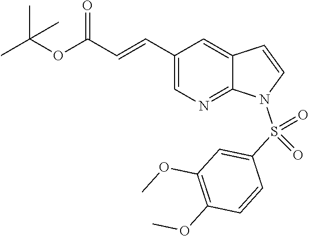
C1(C=CC(OC(C)(C)C)=O)=CN=C2C(=C1)C=CN2S(C1=CC(OC)=C(OC)C=C1)(=O)=O
